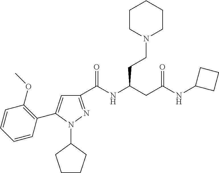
C1(C(NC(CC(NC2CCC2)=O)CCN2CCCCC2)=O)=NN(C2CCCC2)C(C2=C(OC)C=CC=C2)=C1
